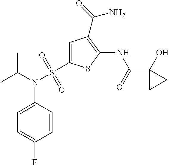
C1(C(=O)NC2=C(C(=O)N)C=C(S(N(C(C)C)C3=CC=C(F)C=C3)(=O)=O)S2)(O)CC1
